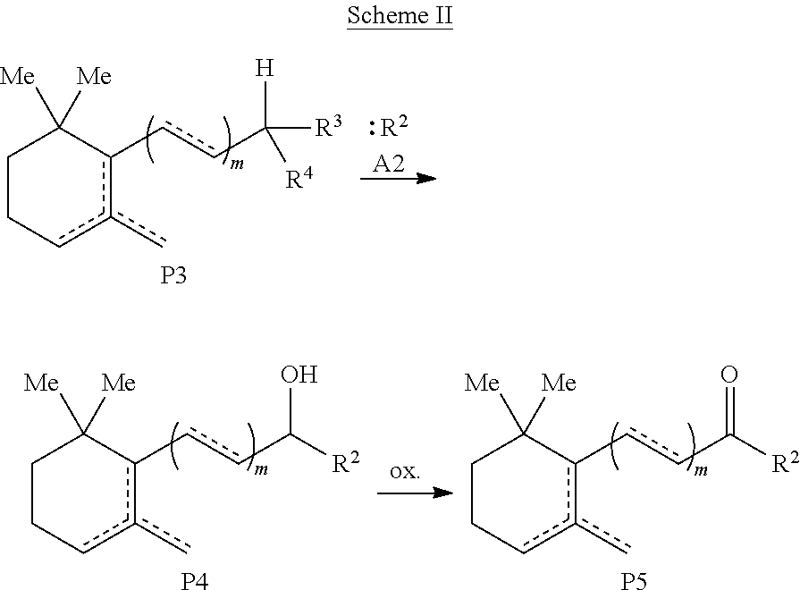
c1(-ccC([H])([R3])[R4])c(c)cCCC1([Me])[Me].[P3].[R2].[A2].c1(-ccC(O)[R2])c(c)cCCC1([Me])[Me].c1(-ccC(=O)[R2])c(c)cCCC1([Me])[Me].[P4].[P5]
